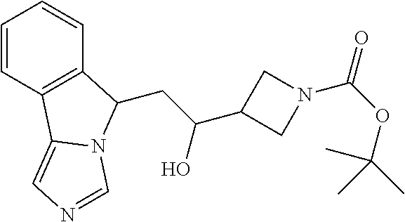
C1=CC2=C(C=C1)C(CC(C1CN(C(OC(C)(C)C)=O)C1)O)N1C2=CN=C1
